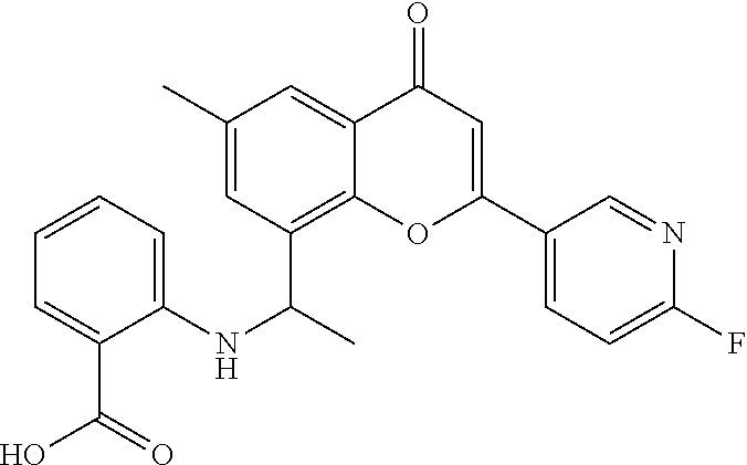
C1(C)=CC(C(C)NC2=CC=CC=C2C(=O)O)=C2C(=C1)C(=O)C=C(C1=CC=C(F)N=C1)O2
